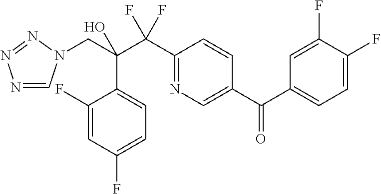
N1=CN(CC(C(C2=NC=C(C(C3=CC=C(F)C(F)=C3)=O)C=C2)(F)F)(O)C2=CC=C(F)C=C2F)N=N1
